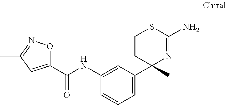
O1C(C(NC2=CC(C3(C)N=C(N)SCC3)=CC=C2)=O)=CC(C)=N1
